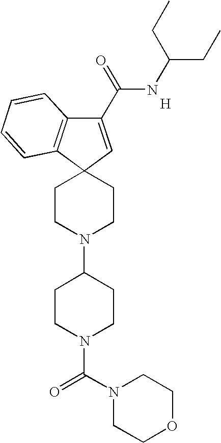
[H].C1(C(=O)NC(CC)CC)=CC2(C3=C1C=CC=C3)CCN(C1CCN(C(N3CCOCC3)=O)CC1)CC2
